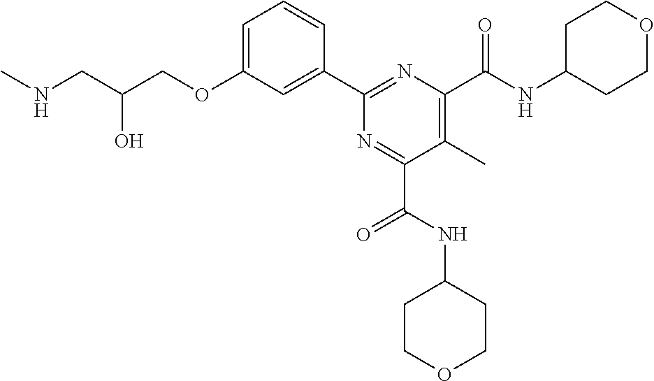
C1=C(OCC(CNC)O)C=C(C2=NC(C(NC3CCOCC3)=O)=C(C)C(C(NC3CCOCC3)=O)=N2)C=C1
